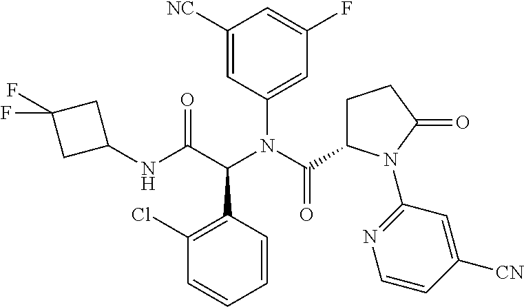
C1(Cl)=C(C(C(NC2CC(F)(F)C2)=O)N(C(C2CCC(=O)N2C2=NC=CC([CN])=C2)=O)C2=CC(F)=CC([NC])=C2)C=CC=C1
